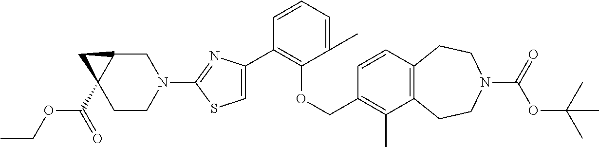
C1(C2=C(OCC3=C(C)C4=C(C=C3)CCN(C(=O)OC(C)(C)C)CC4)C(C)=CC=C2)=CSC(N2CC3C(C(=O)OCC)(CC2)C3)=N1
